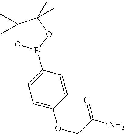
O1C(C)(C)C(C)(C)OB1C1=CC=C(OCC(N)=O)C=C1
